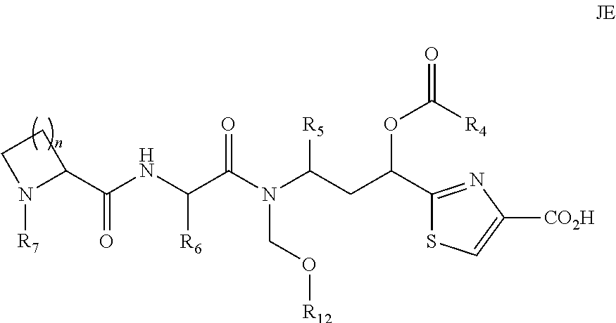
C1CN([R7])C1C(NC(C(N(C(CC(OC(=O)[R4])C1=NC([CO2H])=CS1)[R5])CO[R12])=O)[R6])=O
